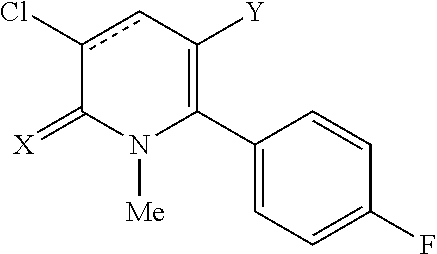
C1(C2=C([Y])cc(Cl)C(=[X])N2[Me])=CC=C(F)C=C1
